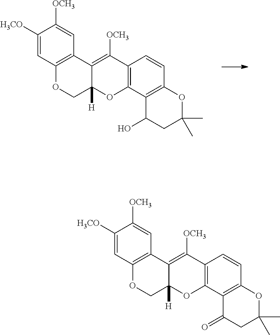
C1([H3CO])=CC2=C(C=C1[OCH3])C1=C([OCH3])C3=C(OC1([H])CO2)C1=C(C=C3)OC(C)(C)CC1O.C1([H3CO])=CC2=C(C=C1[OCH3])C1=C([OCH3])C3=C(OC1([H])CO2)C1=C(C=C3)OC(C)(C)CC1=O
